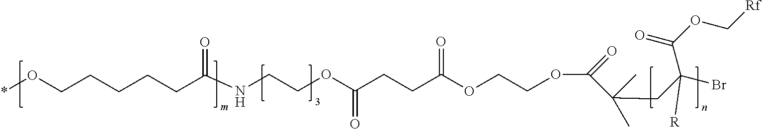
O=C(NCCOC(CCC(OCCOC(C(CC(Br)(C(OC[Rf])=O)[R])(C)C)=O)=O)=O)CCCCCO*
